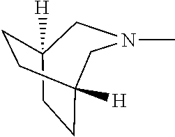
C12([H])CCC([H])(CN(C)C1)CC2
